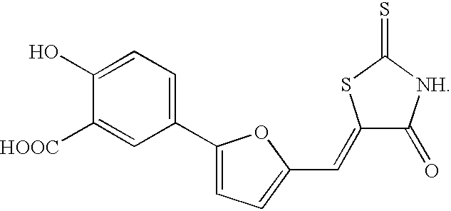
C1(O)=CC=C(C2=CC=C(C=C3C(=O)[NH]C(=S)S3)O2)C=C1[HOOC]
